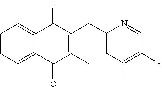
C1=CC=C2C(=O)C(CC3=CC(C)=C(F)C=N3)=C(C)C(=O)C2=C1
